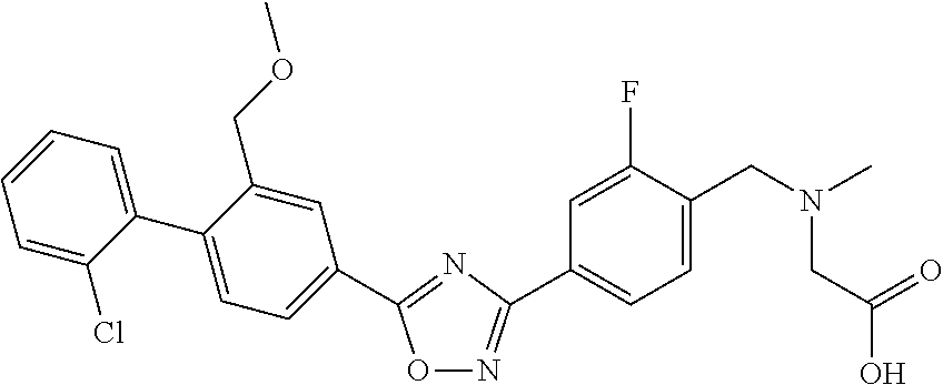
C1=CC=C(Cl)C(C2=CC=C(C3=NC(C4=CC=C(CN(CC(O)=O)C)C(F)=C4)=NO3)C=C2COC)=C1
